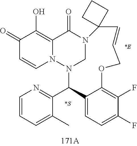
C1(=O)C=CN2C(=C1O)C(=O)N1CN2C(C2=NC=CC=C2C)C2=CC=C(F)C(F)=C2OCC=CC12CCC2.[*S].[*E]
